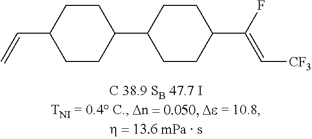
C1CC(C2CCC(C(F)=C[CF3])CC2)CCC1C=C
